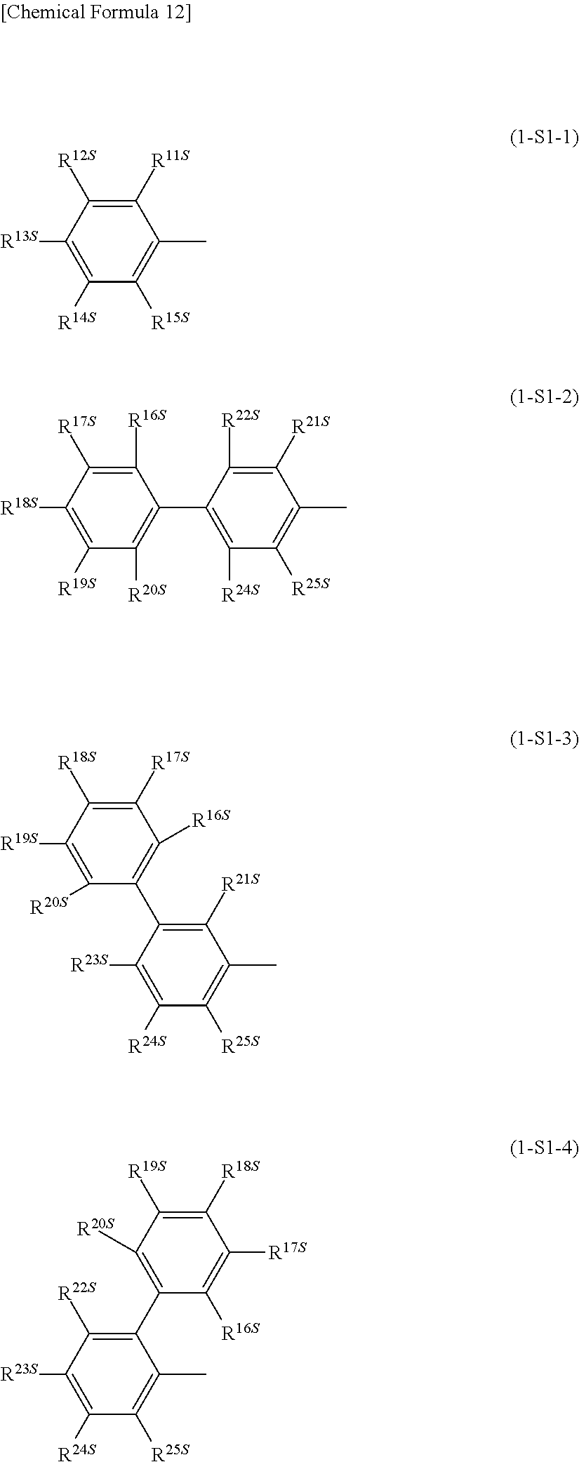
C1([R11S])=C([R12S])C([R13S])=C([R14S])C([R15S])=C1C.C1([R16S])=C([R17S])C([R18S])=C([R19S])C([R20S])=C1C1=C([R24S])C([R25S])=C(C)C([R21S])=C1[R22S].C1([R17S])=C([R18S])C([R19S])=C([R20S])C(C2=C([R21S])C(C)=C([R25S])C([R24S])=C2[R23S])=C1[R16S].C1([R19S])=C([R18S])C([R17S])=C([R16S])C(C2=C([R22S])C([R23S])=C([R24S])C([R25S])=C2C)=C1[R20S]
